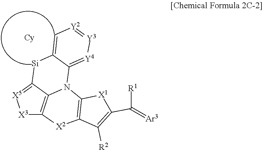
[X3]1C2=C3C(=[X5]1)[Si]C1=C[Y2]=[Y3][Y4]=C1N3C1=C([X2]2)C([R2])=C(C([R1])=[Ar3])[X1]1
